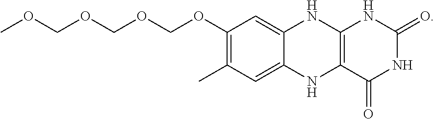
CC1=C(OCOCOCOC)C=C2NC3=C(NC2=C1)C(=O)NC(=O)N3
